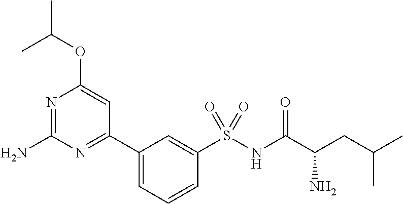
N1=C(N)N=C(C2=CC=CC(S(NC(C(CC(C)C)N)=O)(=O)=O)=C2)C=C1OC(C)C
